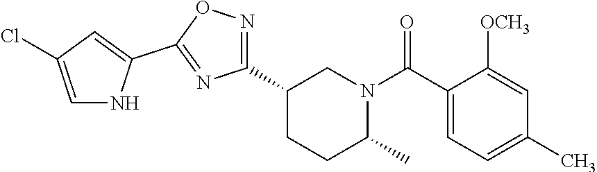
C1(C2=NOC(C3=CC(Cl)=CN3)=N2)CCC(C)N(C(C2=CC=C(C)C=C2[OCH3])=O)C1
